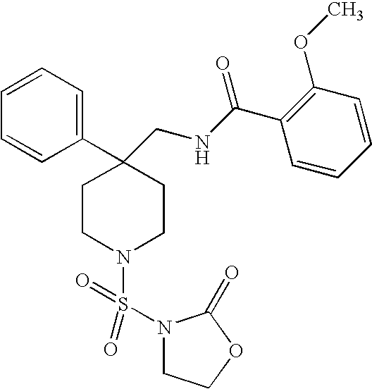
C1(C2(CNC(C3=C(OC)C=CC=C3)=O)CCN(S(=O)(=O)N3CCOC3=O)CC2)=CC=CC=C1
